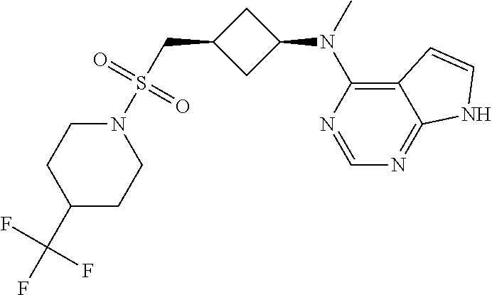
N1(S(CC2CC(N(C)C3=C4C(=NC=N3)NC=C4)C2)(=O)=O)CCC(C(F)(F)F)CC1
